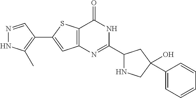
N1=CC(C2=CC3=C(S2)C(=O)NC(C2NCC(O)(C4=CC=CC=C4)C2)=N3)=C(C)N1
